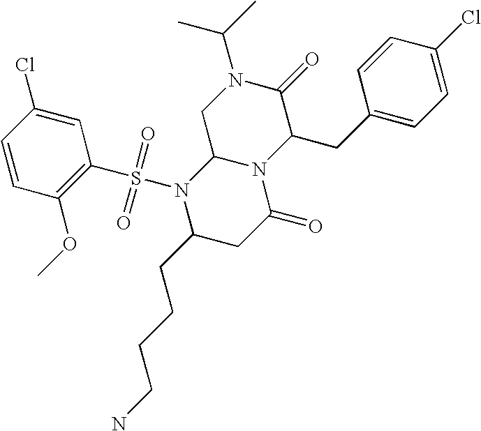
C1=CC(OC)=C(S(N2C(CCCCN)CC(=O)N3C2CN(C(C)C)C(=O)C3CC2=CC=C(Cl)C=C2)(=O)=O)C=C1Cl
